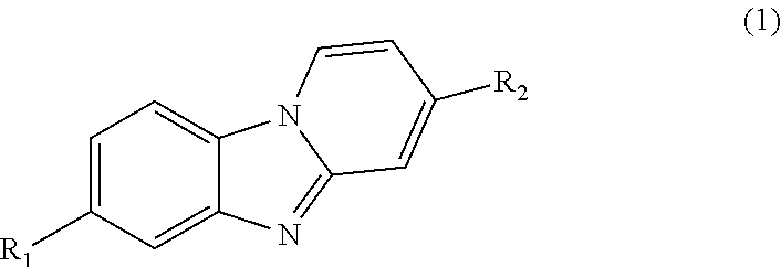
C1=C([R1])C=C2C(=C1)N1C(=N2)C=C([R2])C=C1
